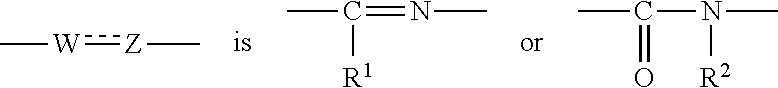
C[W]:[Z]C.CC(=NC)[R1].CC(N(C)[R2])=O
